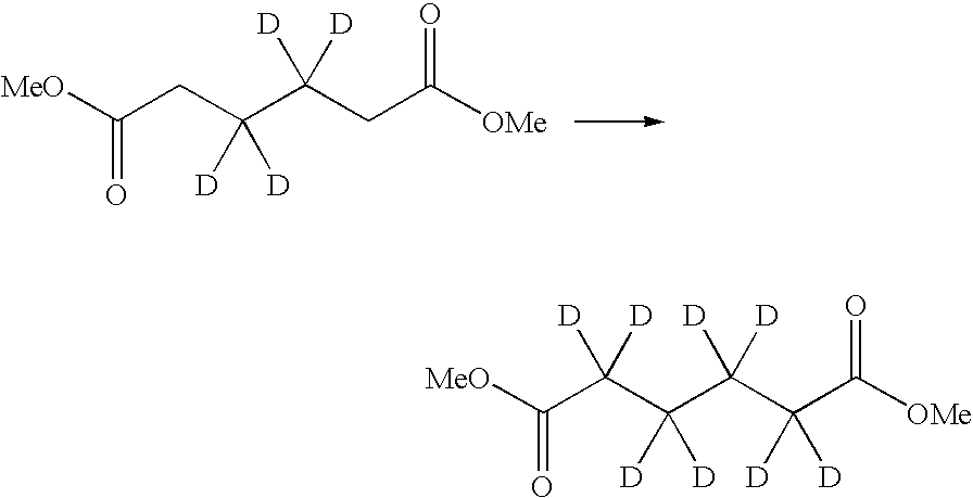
[MeO]C(CC(C(CC([OMe])=O)([D])[D])([D])[D])=O.[MeO]C(C(C(C(C(C([OMe])=O)([D])[D])([D])[D])([D])[D])([D])[D])=O
